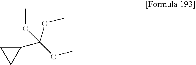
C(OC)(OC)(C1CC1)OC
